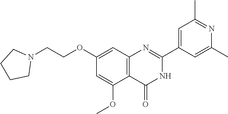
C(OC1=CC2=C(C(OC)=C1)C(=O)NC(C1=CC(C)=NC(C)=C1)=N2)CN1CCCC1
